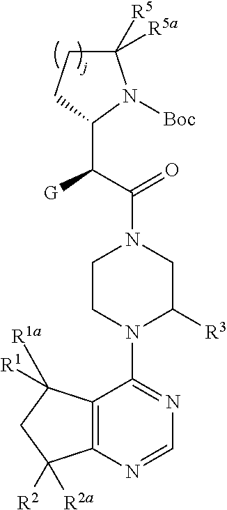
C(C(C1N([Boc])C([R5])([R5a])CC1)[G])(=O)N1CC([R3])N(C2=NC=NC3=C2C([R1])([R1a])CC3([R2])[R2a])CC1
